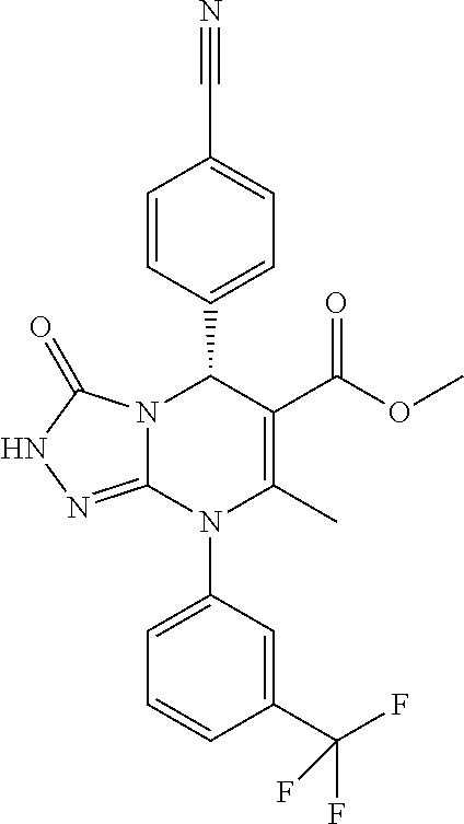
C1=CC(C2N3C(=NNC3=O)N(C3=CC=CC(C(F)(F)F)=C3)C(C)=C2C(OC)=O)=CC=C1C#N
